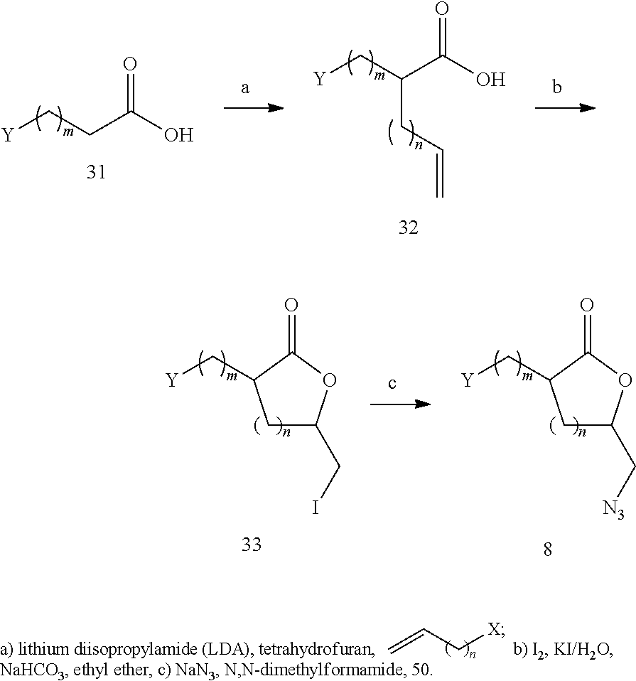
[Y]CC(C(O)=O)CC=C.[Y]CCC(O)=O.C1C(CI)OC(=O)C1C[Y].C1C(C[N3])OC(=O)C1C[Y].C=CC[X]
